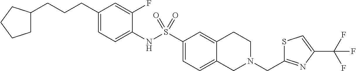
C1(CCCC2CCCC2)=CC=C(NS(C2=CC=C3C(=C2)CCN(CC2=NC(C(F)(F)F)=CS2)C3)(=O)=O)C(F)=C1
